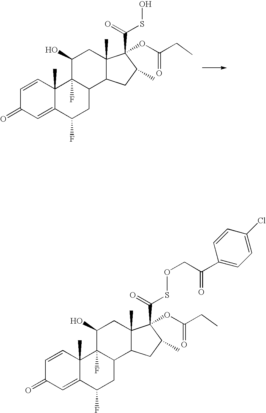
C1=CC2(C)C(=CC1=O)C(F)CC1C2(F)C(O)CC2(C)C1CC(C)C2(C(=O)SO)OC(=O)CC.C1=CC2(C)C(=CC1=O)C(F)CC1C2(F)C(O)CC2(C)C1CC(C)C2(C(=O)SOCC(C1=CC=C(Cl)C=C1)=O)OC(=O)CC
